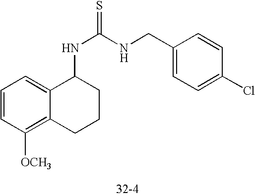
C12=C([OCH3])C=CC=C1C(NC(NCC1=CC=C(Cl)C=C1)=S)CCC2
